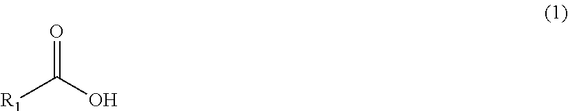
O=C(O)[R1]
